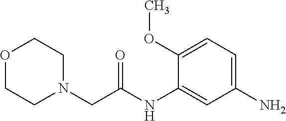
C1(N)=CC=C(OC)C(NC(CN2CCOCC2)=O)=C1
